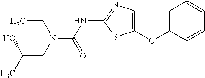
O(C1=CN=C(NC(=O)N(CC)CC(O)C)S1)C1=CC=CC=C1F
